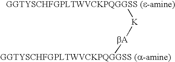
[GGTYSCHFGPLTWVCKPQGGSS (e-amine)][K][bA][GGTYSCHFGPLTWVCKPQGGSS (a-amine)]
